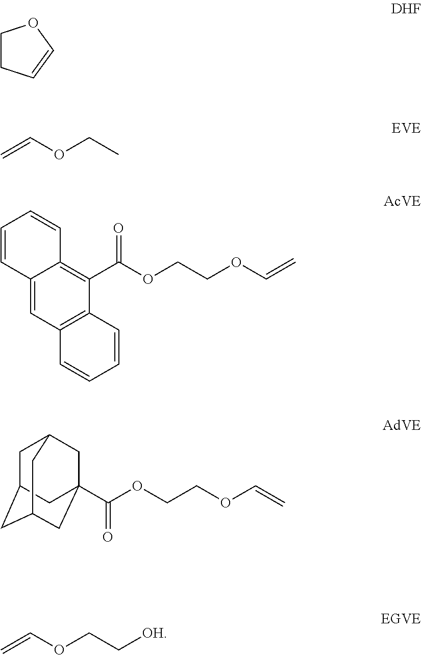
C1CC=CO1.C=COCC.C1=CC2=CC3=C(C(C(OCCOC=C)=O)=C2C=C1)C=CC=C3.C(OCCOC=C)(=O)C12CC3CC(CC(C1)C3)C2.C=COCC[OH]
